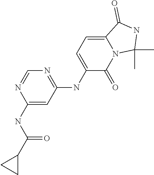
C1(NC(C2CC2)=O)=CC(NC2=CC=C3N(C2=O)C(C)(C)NC3=O)=NC=N1
